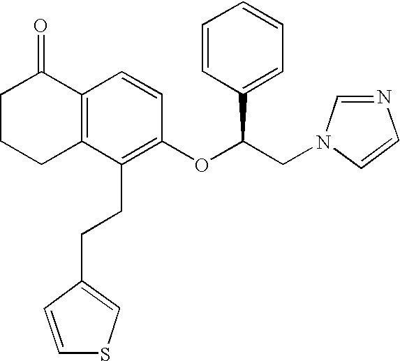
C1CCC2=C(C1=O)C=CC(OC(CN1C=CN=C1)C1=CC=CC=C1)=C2CCC1=CSC=C1
